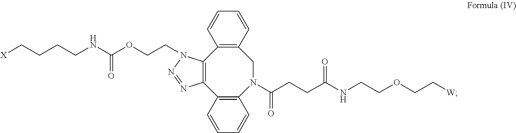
C12=C(C3=C(N(C(CCC(NCCOCC[W])=O)=O)CC4=C1C=CC=C4)C=CC=C3)N=NN2CCOC(NCCCC[X])=O
